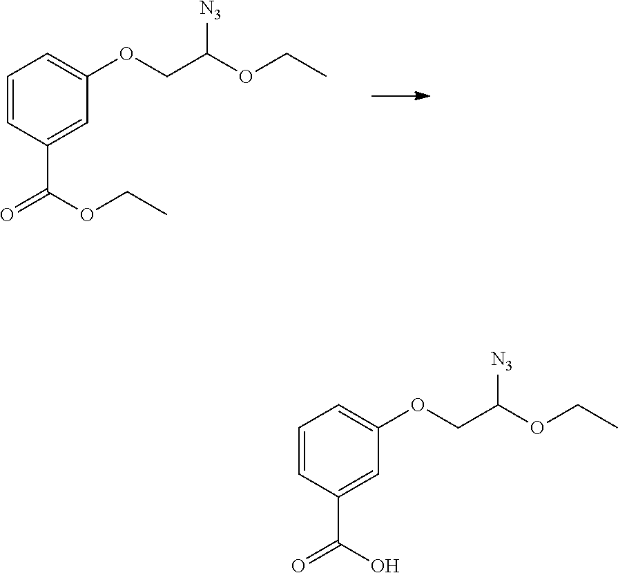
C1=CC(C(=O)OCC)=CC(OCC(OCC)[N3])=C1.C1=CC(C(=O)O)=CC(OCC(OCC)[N3])=C1
